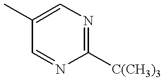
C1=C(C)C=NC([C(CH3)3])=N1
